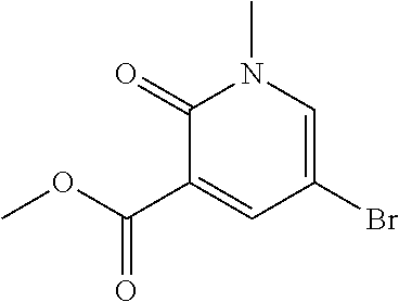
C1(=O)C(C(OC)=O)=CC(Br)=CN1C
